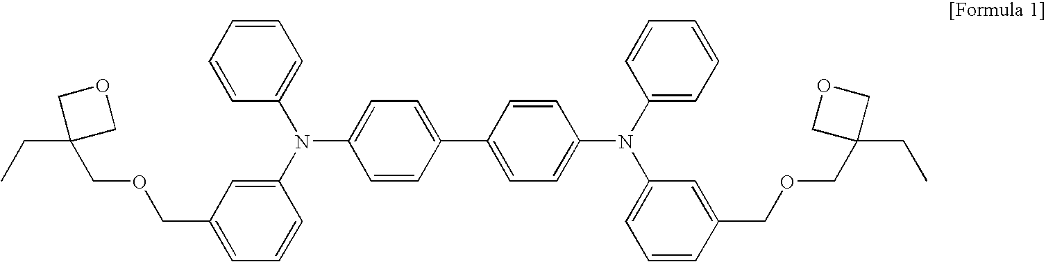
C1=CC(C2=CC=C(N(C3=CC=CC=C3)C3=CC=CC(COCC4(CC)COC4)=C3)C=C2)=CC=C1N(C1=CC(COCC2(CC)COC2)=CC=C1)C1=CC=CC=C1
